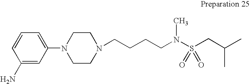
N1(CCCCN(S(CC(C)C)(=O)=O)C)CCN(C2=CC=CC(N)=C2)CC1
